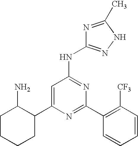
C1=C(C2C(N)CCCC2)N=C(C2=C([CF3])C=CC=C2)N=C1NC1=NNC(C)=N1
